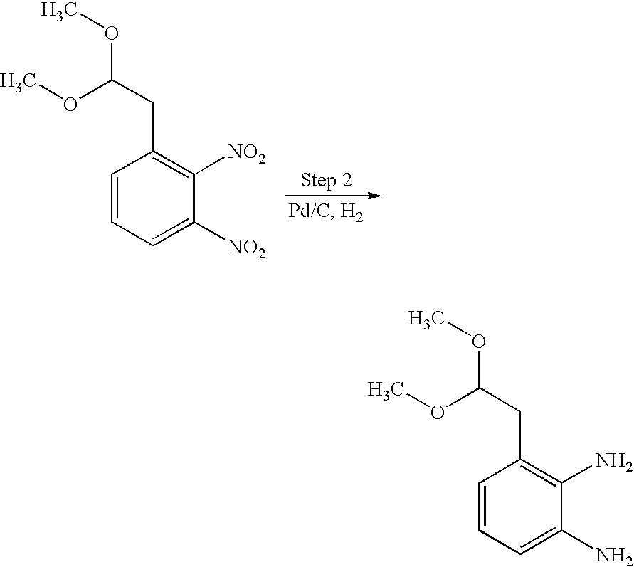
C1=CC=C([NO2])C([NO2])=C1CC(OC)OC.C1=CC=C(N)C(N)=C1CC(OC)OC
